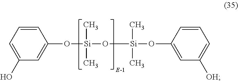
C1=CC=C(O)C=C1O[Si](C)(O[Si](C)(C)OC1=CC([OH])=CC=C1)C
